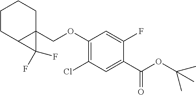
C1CC2C(COC3=C(Cl)C=C(C(OC(C)(C)C)=O)C(F)=C3)(CC1)C2(F)F
